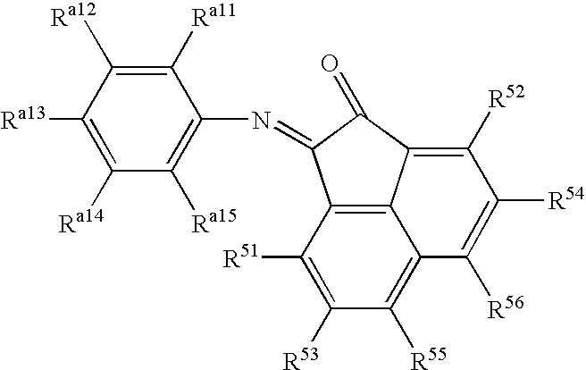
C1([Ra13])=C([Ra14])C([Ra15])=C(N=C2C3=C4C(=C([R52])C([R54])=C([R56])C4=C([R55])C([R53])=C3[R51])C2=O)C([Ra11])=C1[Ra12]
